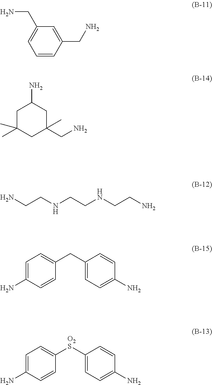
C1(CN)=CC=CC(CN)=C1.C1C(C)(C)CC(CN)(C)CC1N.NCCNCCNCCN.C1=C(N)C=CC(CC2=CC=C(N)C=C2)=C1.C1=C(N)C=CC([O2S]C2=CC=C(N)C=C2)=C1
